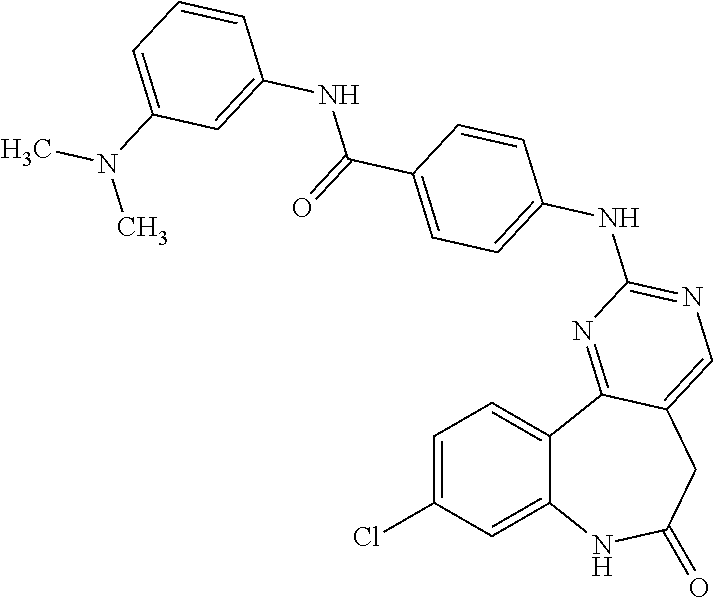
C1=C(Cl)C=C2C(=C1)C1=NC(NC3=CC=C(C(=O)NC4=CC(N(C)C)=CC=C4)C=C3)=NC=C1CC(=O)N2
